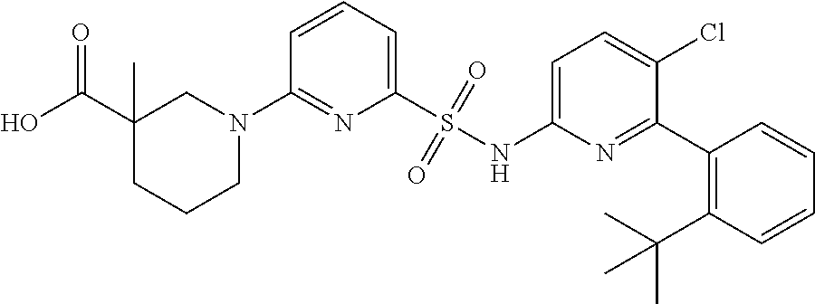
C1=CC=C(S(NC2=CC=C(Cl)C(C3=C(C(C)(C)C)C=CC=C3)=N2)(=O)=O)N=C1N1CC(C(O)=O)(C)CCC1
